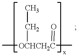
C[OCHCH2C](C)(=O)CC
